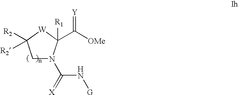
C1N(C(N[G])=[X])C(C([OMe])=[Y])([R1])[W]C1([R2])[R2]
